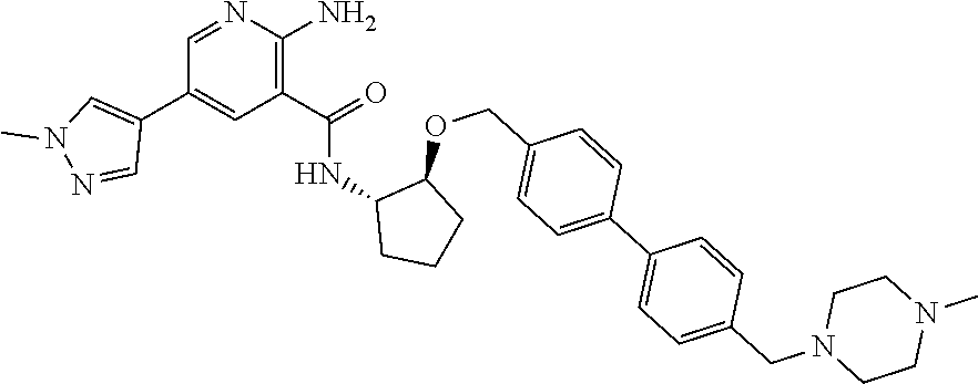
C1=NC(N)=C(C(=O)NC2CCCC2OCC2=CC=C(C3=CC=C(CN4CCN(C)CC4)C=C3)C=C2)C=C1C1=CN(C)N=C1
